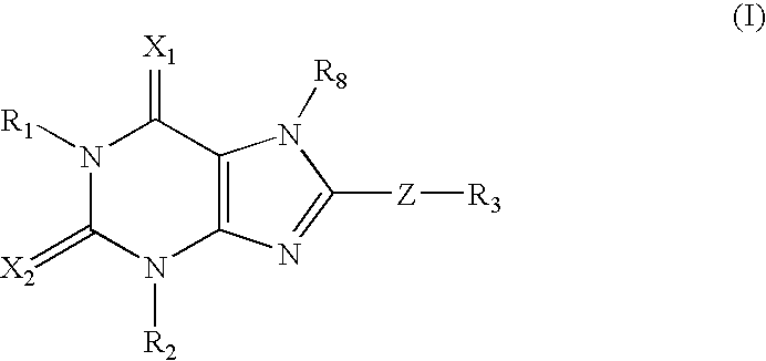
N1([R1])C(=[X2])N([R2])C2=C(C1=[X1])N([R8])C([Z][R3])=N2
